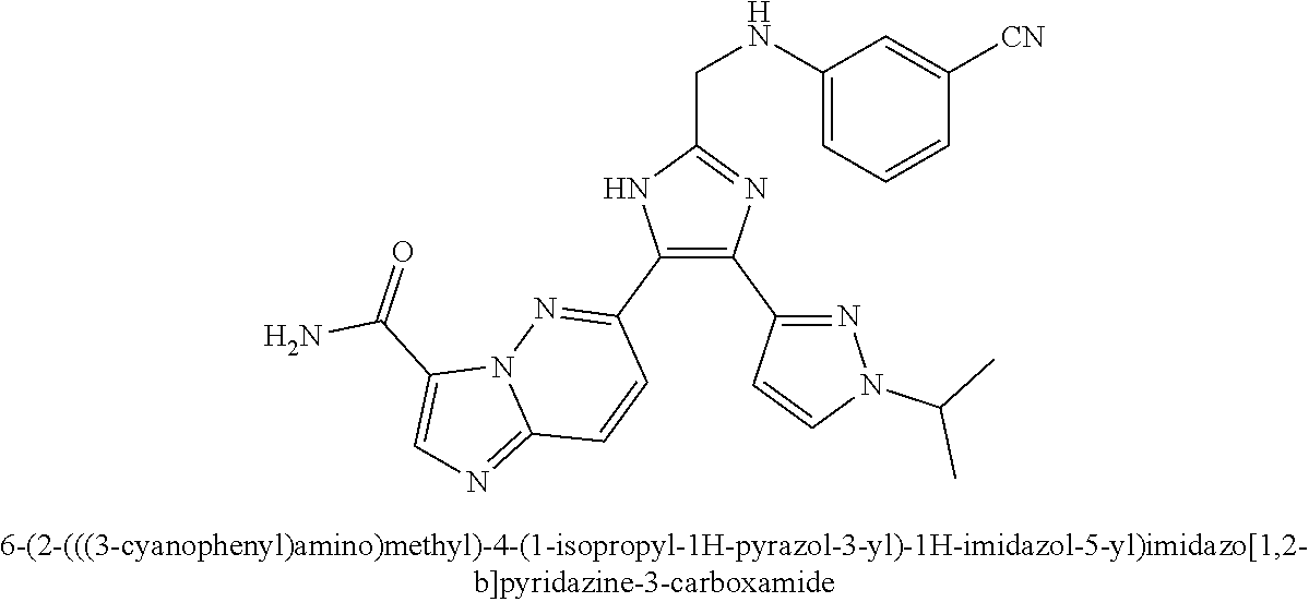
C1(NCC2=NC(C3=NN(C(C)C)C=C3)=C(C3=NN4C(=NC=C4C(=O)N)C=C3)N2)=CC=CC([CN])=C1
